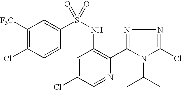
C1([F3C])=C(Cl)C=CC(S(NC2=C(C3=NN=C(Cl)N3C(C)C)N=CC(Cl)=C2)(=O)=O)=C1
